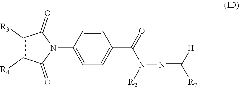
c1([R3])c([R4])C(=O)N(C2=CC=C(C(N([R2])N=C([H])[R7])=O)C=C2)C1=O
